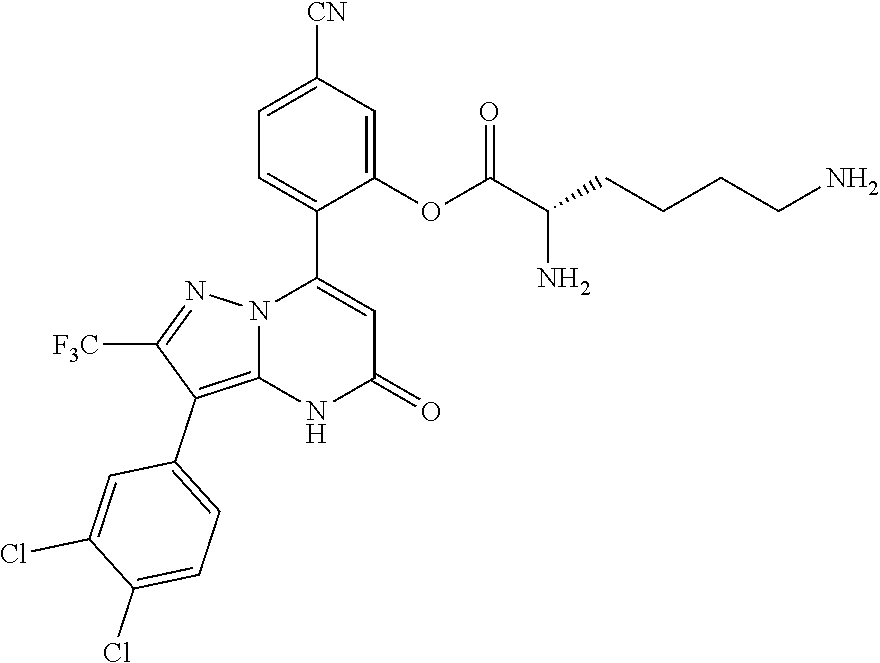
C1(OC(C(CCCCN)N)=O)=CC([CN])=CC=C1C1=CC(=O)NC2=C(C3=CC=C(Cl)C(Cl)=C3)C([F3C])=NN12
